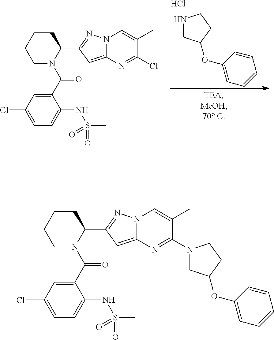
N1CC(OC2=CC=CC=C2)CC1.Cl.C1CCCN(C(C2=CC(Cl)=CC=C2NS(C)(=O)=O)=O)C1C1=NN2C(=C1)N=C(Cl)C(C)=C2.C1CCCN(C(C2=CC(Cl)=CC=C2NS(C)(=O)=O)=O)C1C1=NN2C(=C1)N=C(N1CC(OC3=CC=CC=C3)CC1)C(C)=C2
